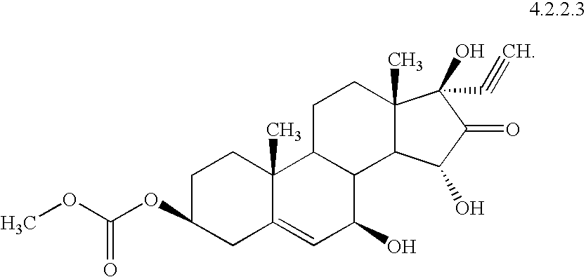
COC(=O)OC1CC2=CC(O)C3C(C2(C)CC1)CCC1(C)C3C(O)C(=O)C1(O)C#C
